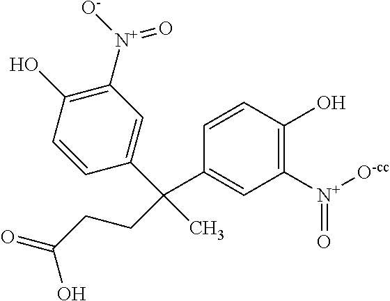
C1([N+]([O-])=O)=C(O)C=CC(C(C)(C2=CC([N+]([O-cc])=O)=C(O)C=C2)CCC(=O)O)=C1
